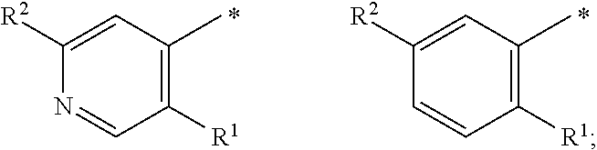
C1([R1])=C(C)C=C([R2])N=C1.C1([R1])=C(C)C=C([R2])C=C1
